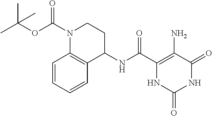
C1(NC(C2=C(N)C(=O)NC(=O)N2)=O)CCN(C(OC(C)(C)C)=O)C2=C1C=CC=C2
